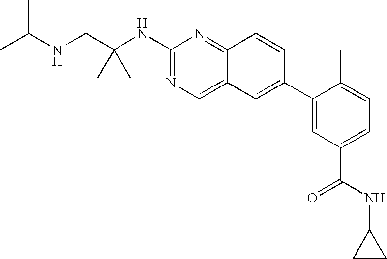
CC(NCC(NC1=NC=C2C(=N1)C=CC(C1=CC(C(NC3CC3)=O)=CC=C1C)=C2)(C)C)C
